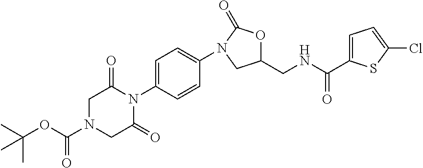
N1(C2=CC=C(N3C(=O)CN(C(=O)OC(C)(C)C)CC3=O)C=C2)CC(CNC(=O)C2=CC=C(Cl)S2)OC1=O
